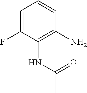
C1=C(F)C(NC(C)=O)=C(N)C=C1
